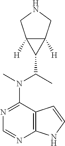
N1=C(N(C(C2C3([H])C2([H])CNC3)C)C)C2=C(N=C1)NC=C2
